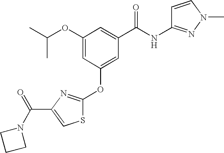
CC(OC1=CC(OC2=NC(C(N3CCC3)=O)=CS2)=CC(C(NC2=NN(C)C=C2)=O)=C1)C
